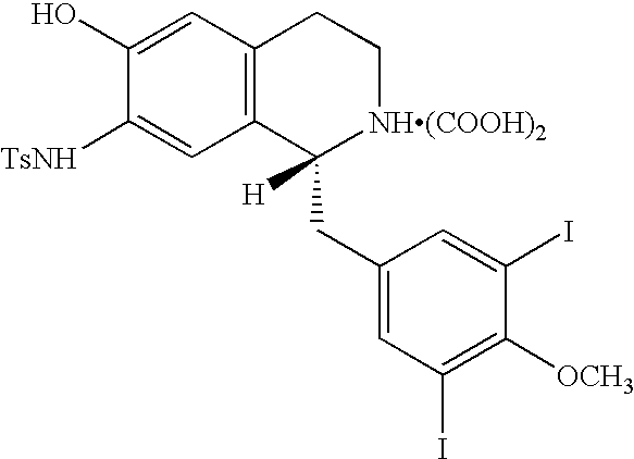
C1(O)=CC2=C(C=C1[TsNH])C(CC1=CC(I)=C([OCH3])C(I)=C1)([H])[NH(COOH)2]CC2
